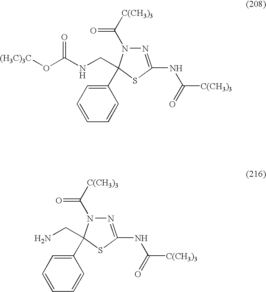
N1=C(NC([C(CH3)3])=O)SC(CNC(O[(H3C)3C])=O)(C2=CC=CC=C2)N1C([C(CH3)3])=O.N1=C(NC([C(CH3)3])=O)SC(CN)(C2=CC=CC=C2)N1C([C(CH3)3])=O
